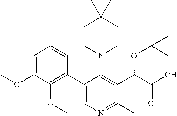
C1=C(OC)C(OC)=C(C2=CN=C(C)C(C(C(O)=O)OC(C)(C)C)=C2N2CCC(C)(C)CC2)C=C1
